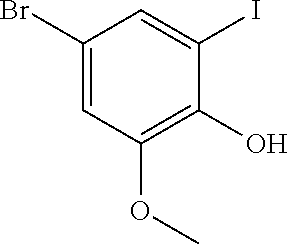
C1(Br)=CC(OC)=C(O)C(I)=C1
